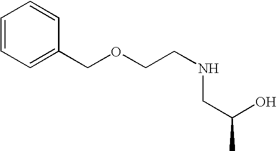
C(OCCNCC(O)C)C1=CC=CC=C1
